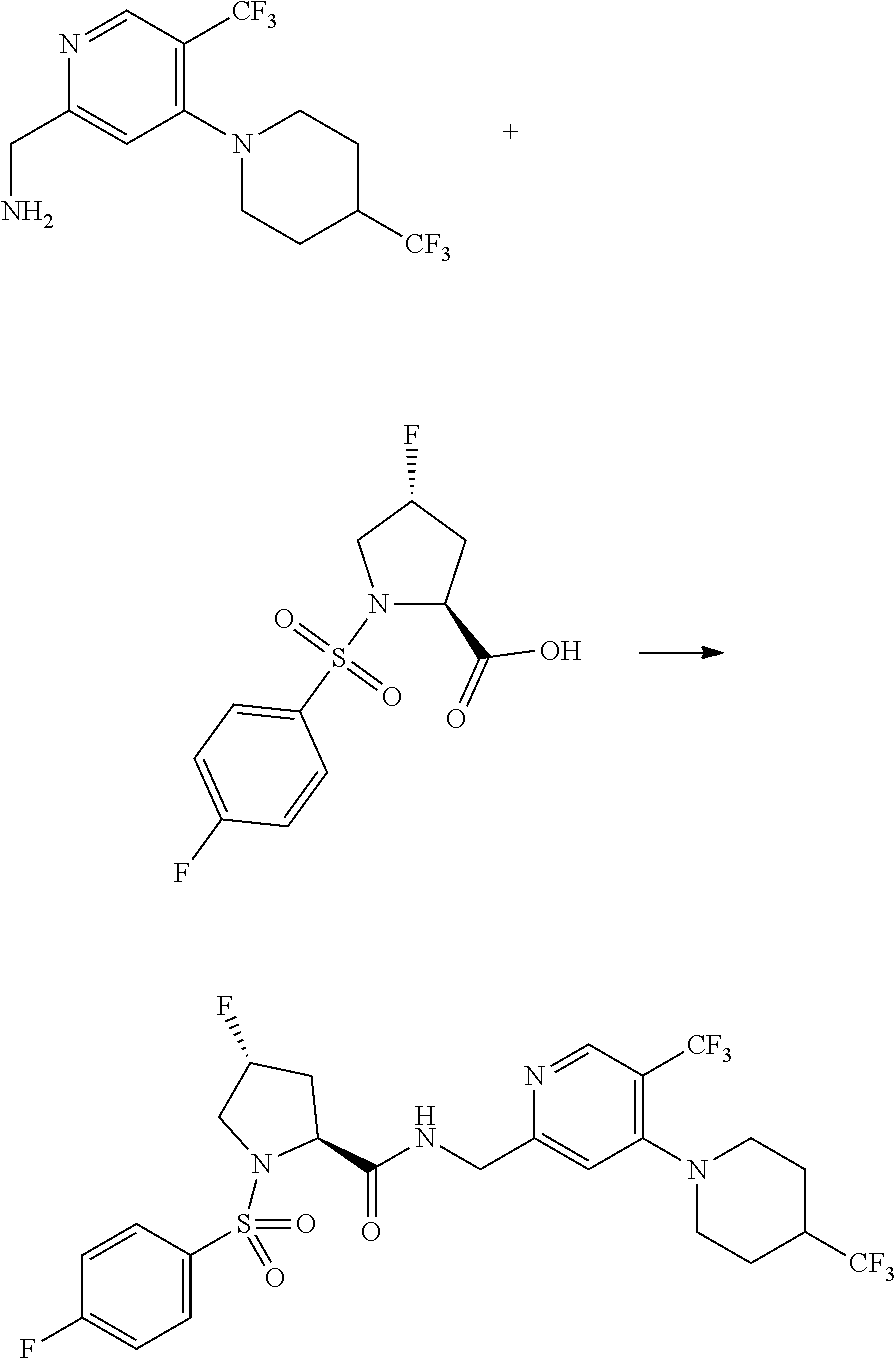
N1=CC([CF3])=C(N2CCC([CF3])CC2)C=C1CNC(C1CC(F)CN1S(C1=CC=C(F)C=C1)(=O)=O)=O.N1=CC([CF3])=C(N2CCC([CF3])CC2)C=C1CN.C1=C(F)C=CC(S(N2C(C(=O)O)CC(F)C2)(=O)=O)=C1
